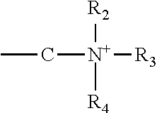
CC[N+]([R2])([R4])[R3]
